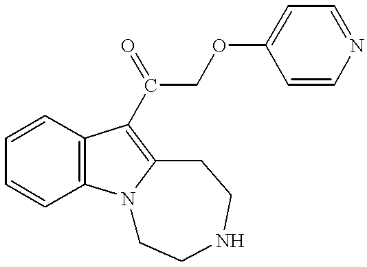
C1=CC2=C(C=C1)C(C(COC1=CC=NC=C1)=O)=C1N2CCNCC1
